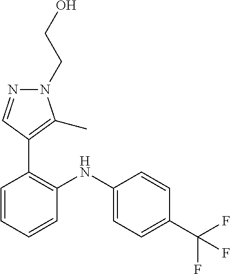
C1=CC(C(F)(F)F)=CC=C1NC1=C(C2=C(C)N(CCO)N=C2)C=CC=C1
